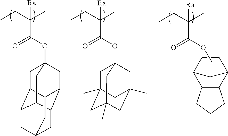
O(C(C(CC)(C)[Ra])=O)C12CC3C4C(C5C(C1)C3CC(C4)C5)C2.O(C(C(CC)(C)[Ra])=O)C12CC3(C)CC(C)(CC(C)(C1)C3)C2.O(C(C(CC)(C)[Ra])=O)C.C1CC2C3C(C1C2)CCC3
